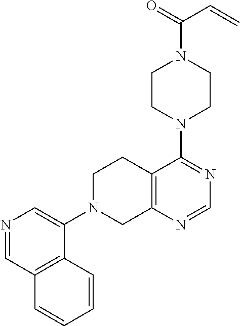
C12=C(N=CN=C1N1CCN(C(=O)C=C)CC1)CN(C1=CN=CC3=C1C=CC=C3)CC2
